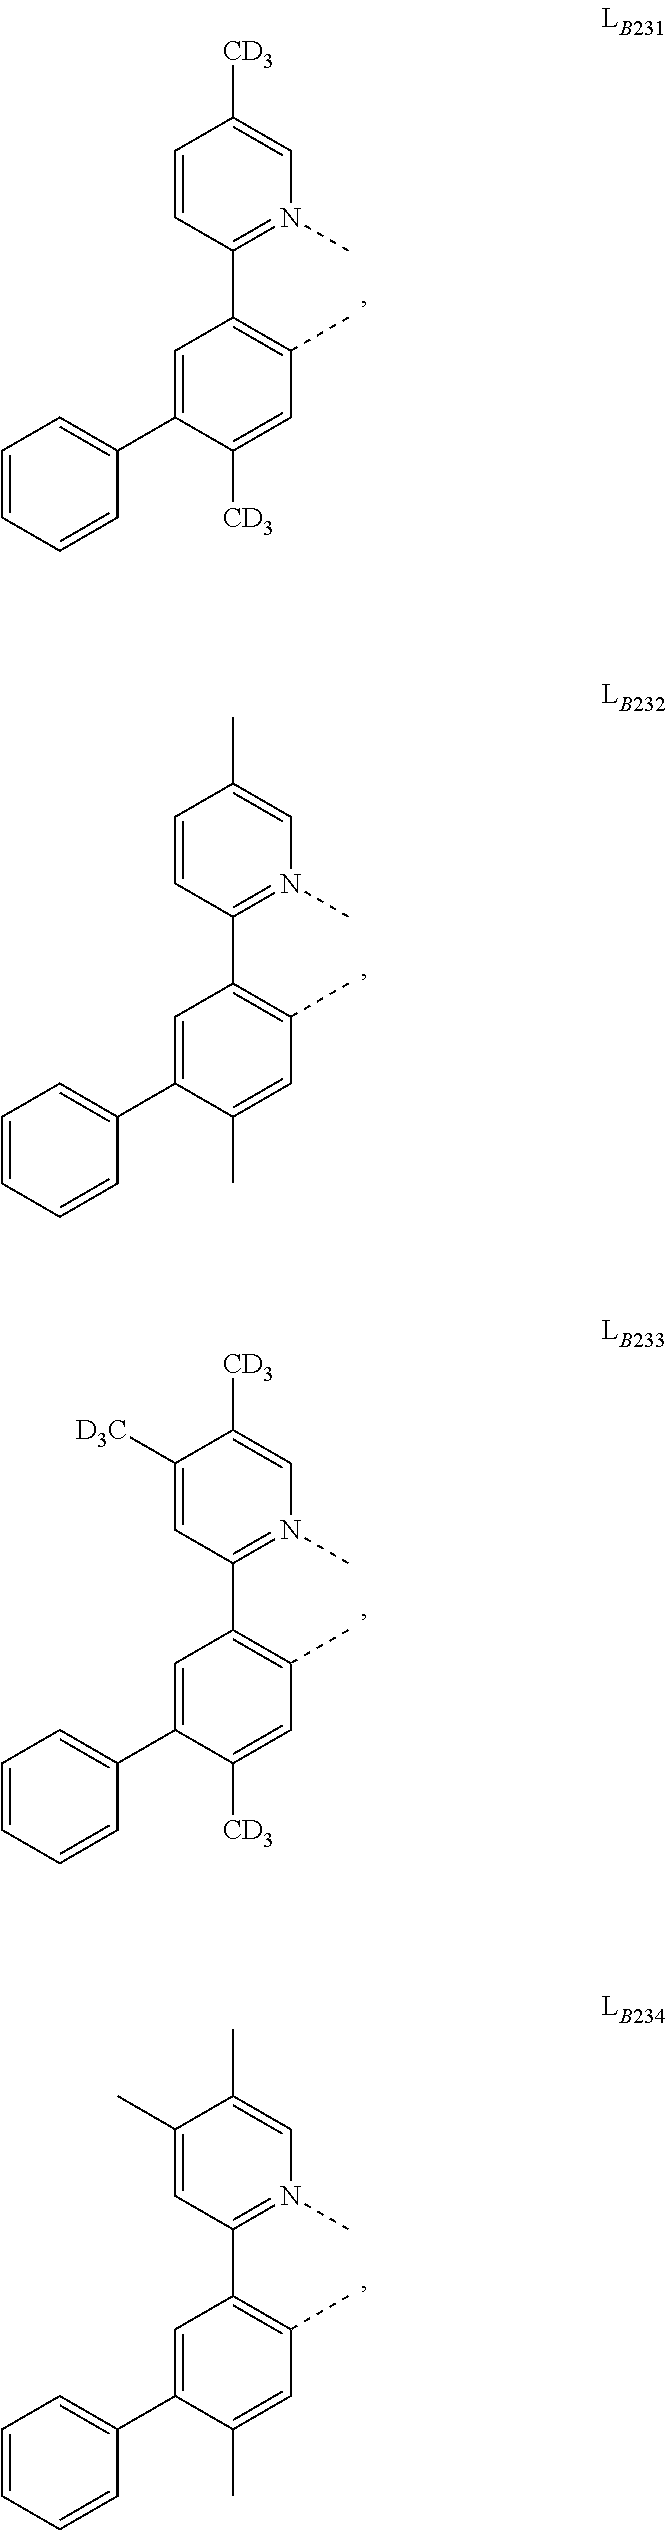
C1=C(C2=CC=CC=C2)C([CD3])=CC(C)=C1C1=N(C)C=C([CD3])C=C1.C1=C(C2=CC=CC=C2)C(C)=CC(C)=C1C1=N(C)C=C(C)C=C1.C1=C(C2=CC=CC=C2)C([CD3])=CC(C)=C1C1=N(C)C=C([CD3])C([D3C])=C1.C1=C(C2=CC=CC=C2)C(C)=CC(C)=C1C1=N(C)C=C(C)C(C)=C1
